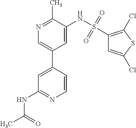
N1=C(C)C(NS(C2=C(Cl)SC(Cl)=C2)(=O)=O)=CC(C2=CC(NC(C)=O)=NC=C2)=C1
